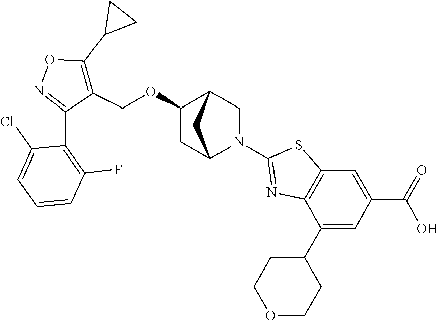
C1(OCC2=C(C3CC3)ON=C2C2=C(F)C=CC=C2Cl)CC2N(C3=NC4=C(S3)C=C(C(=O)O)C=C4C3CCOCC3)CC1C2
